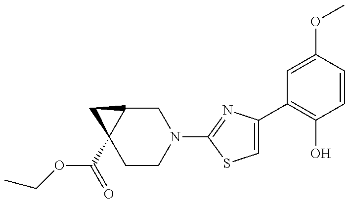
C1=C(C2=C(O)C=CC(OC)=C2)N=C(N2CC3C(C(OCC)=O)(CC2)C3)S1
